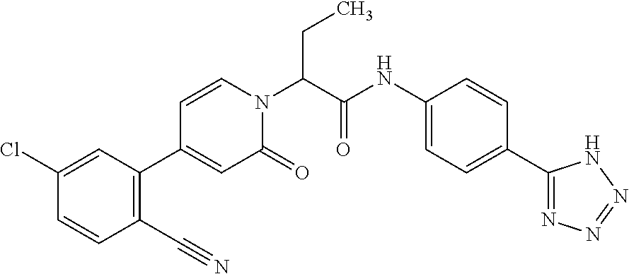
C(C(N1C=CC(C2=C(C#N)C=CC(Cl)=C2)=CC1=O)C(NC1=CC=C(C2=NN=NN2)C=C1)=O)C
